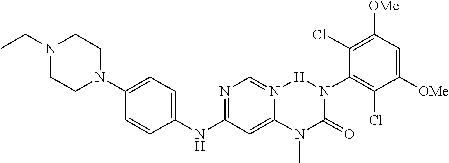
N1(CC)CCN(C2=CC=C(NC3=NC=N4C(=C3)N(C)C(=O)N(C3=C(Cl)C([OMe])=CC([OMe])=C3Cl)[H]4)C=C2)CC1
